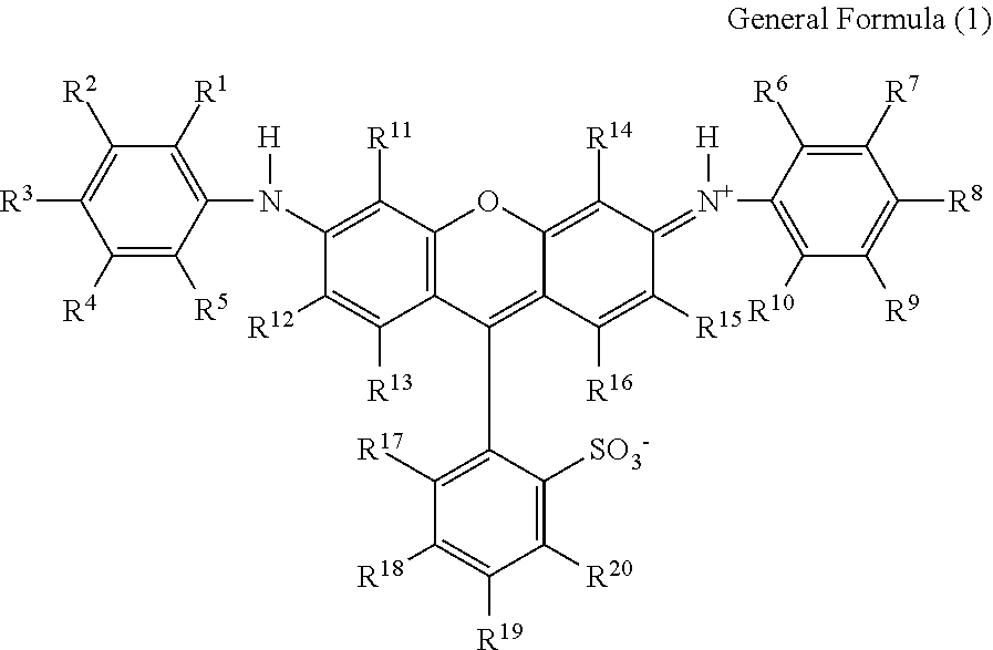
C1([R4])=C([R5])C(N([H])C2=C([R11])C3=C(C([R13])=C2[R12])C(C2=C([R17])C([R18])=C([R19])C([R20])=C2[SO3-])=C2C(=C([R14])C(=[N+](C4=C([R10])C([R9])=C([R8])C([R7])=C4[R6])[H])C([R15])=C2[R16])O3)=C([R1])C([R2])=C1[R3]
